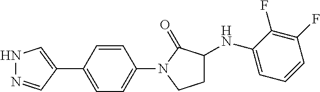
N1N=CC(C2=CC=C(N3CCC(NC4=CC=CC(F)=C4F)C3=O)C=C2)=C1
